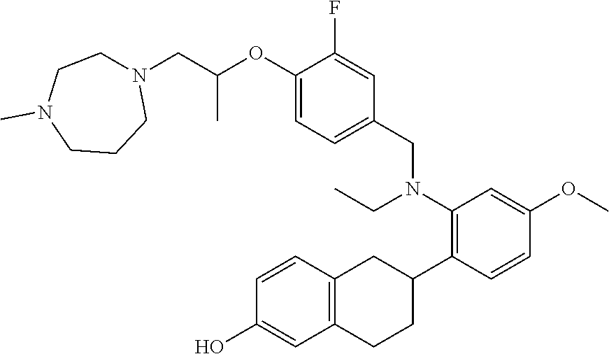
C1(OC(CN2CCN(C)CCC2)C)=CC=C(CN(CC)C2=C(C3CC4=C(CC3)C=C(O)C=C4)C=CC(OC)=C2)C=C1F
